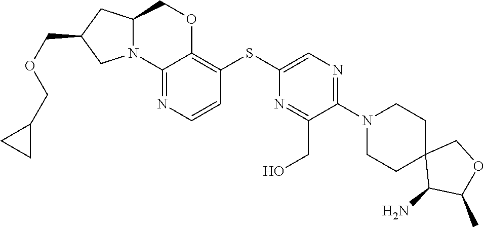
C12(C(N)C(C)OC1)CCN(C1=NC=C(SC3=C4OCC5N(C4=NC=C3)CC(COCC3CC3)C5)N=C1CO)CC2
